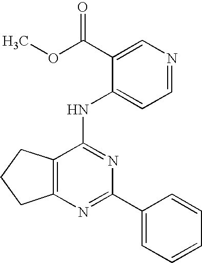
C12=C(CCC1)C(NC1=CC=NC=C1C(OC)=O)=NC(C1=CC=CC=C1)=N2
